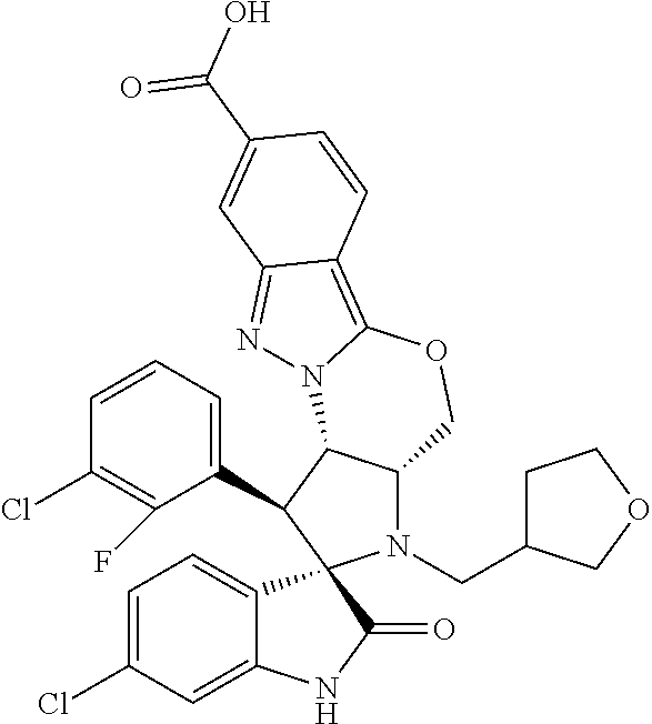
C1=CC=C(C2C3C(N(CC4CCOC4)C24C2=CC=C(Cl)C=C2NC4=O)COC2=C4C(=NN32)C=C(C(O)=O)C=C4)C(F)=C1Cl
